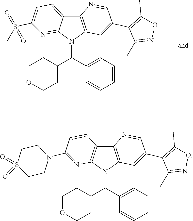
C12=C(N(C(C3=CC=CC=C3)C3CCOCC3)C3=C1C=CC(N1CCS(=O)(=O)CC1)=N3)C=C(C1=C(C)ON=C1C)C=N2.C12=C(N(C(C3=CC=CC=C3)C3CCOCC3)C3=NC(S(=O)(=O)C)=CC=C13)C=C(C1=C(C)ON=C1C)C=N2
